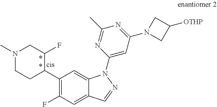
C1(C2C(F)CN(C)CC2)=C(F)C=C2C(=C1)N(C1=CC(N3CC([OTHP])C3)=NC(C)=N1)N=C2
